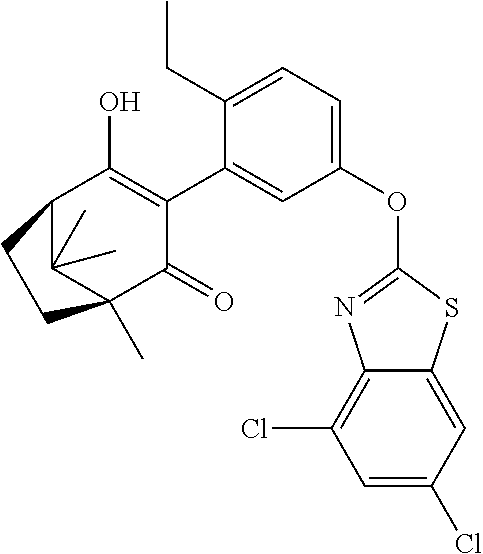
C1(OC2=NC3=C(Cl)C=C(Cl)C=C3S2)=CC=C(CC)C(C2=C(O)C3C(C)(C)C(C)(C2=O)CC3)=C1
